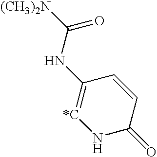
C1(NC([(CH3)2N])=O)=[*C]NC(=O)C=C1
